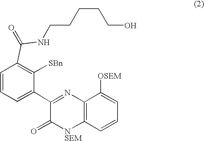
C1(C2=CC=CC(C(NCCCCCO)=O)=C2[SBn])=NC2=C([NSEM]C1=O)C=CC=C2[OSEM]
